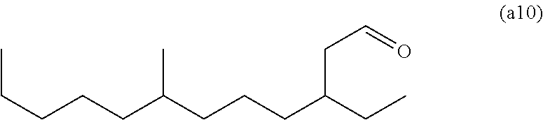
C(CCC(CCCC(CC)CC=O)C)CC
